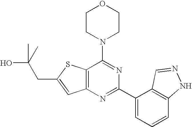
C1CN(C2=NC(C3=CC=CC4=C3C=NN4)=NC3=C2SC(CC(O)(C)C)=C3)CCO1
